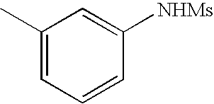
C1(C)=CC=CC([NHMs])=C1
